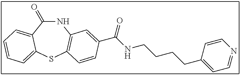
C1(=O)NC2=C(SC3=CC=CC=C13)C=CC(C(NCCCCC1=CC=NC=C1)=O)=C2
